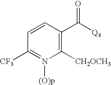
C1=CC(C([Q4])=O)=C([CH2OCH3])N([(O)p])=C1[CF3]
